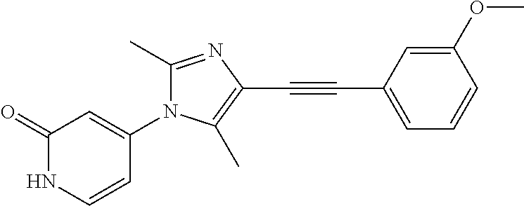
C1(=O)NC=CC(N2C(C)=NC(C#CC3=CC=CC(OC)=C3)=C2C)=C1
